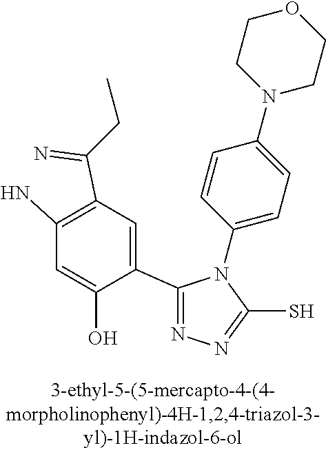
C1(C2=NN=C(S)N2C2=CC=C(N3CCOCC3)C=C2)=CC(C(=N)CC)=C(N)C=C1O
